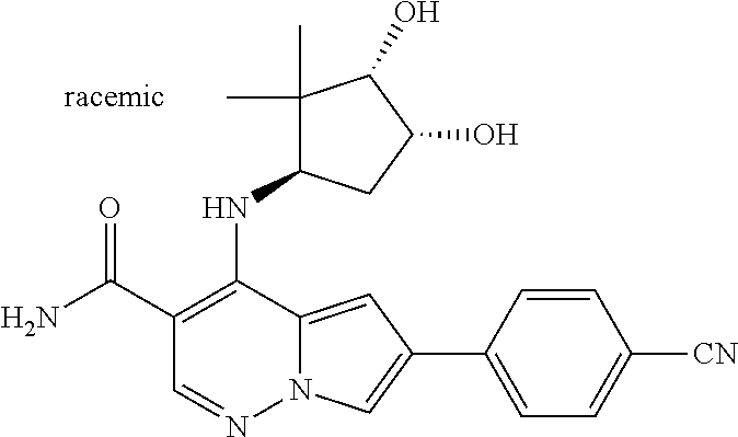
N12C(=CC(C3=CC=C([CN])C=C3)=C1)C(NC1C(C)(C)C(O)C(O)C1)=C(C(N)=O)C=N2
